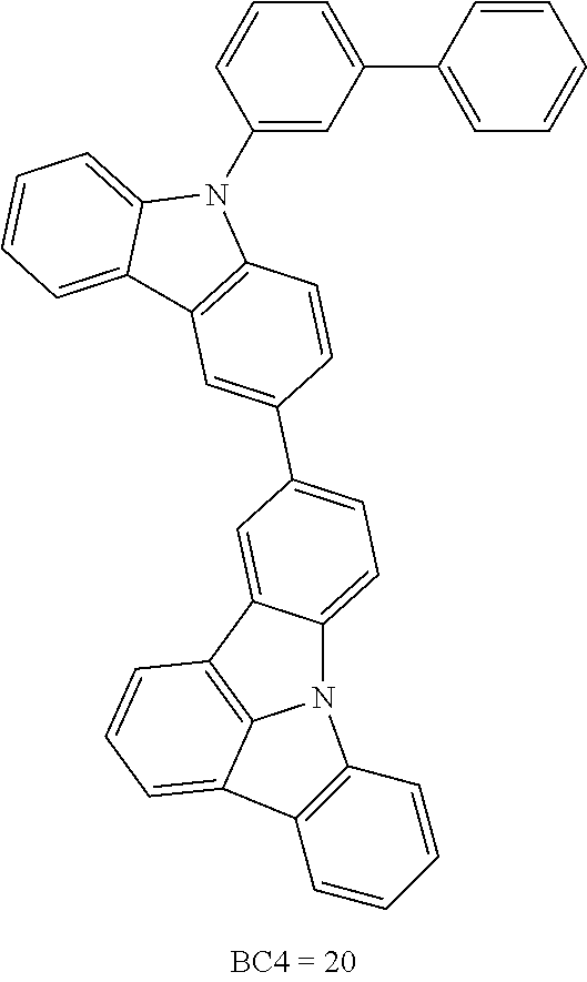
C1(N2C3=CC=CC=C3C3=C2C=CC(C2=CC=C4C(=C2)C2=C5N4C4=C(C5=CC=C2)C=CC=C4)=C3)=CC(C2=CC=CC=C2)=CC=C1
